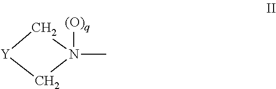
[Y]1CN(C)([(O)q])C1
